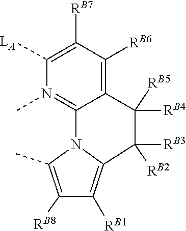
[RB2]C1([RB3])C2=C([RB1])C([RB8])=C(C)N2C2=N(C)C([LA])=C([RB7])C([RB6])=C2C1([RB5])[RB4]
